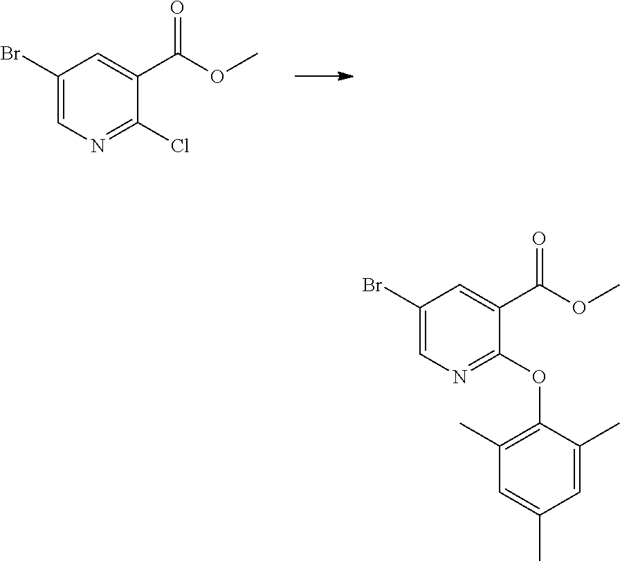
C1(Br)=CN=C(Cl)C(C(OC)=O)=C1.C1(Br)=CN=C(OC2=C(C)C=C(C)C=C2C)C(C(OC)=O)=C1
